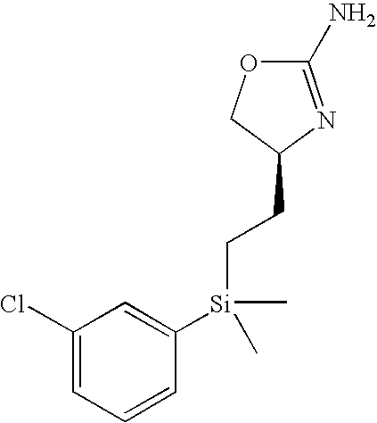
O1C(N)=NC(CC[Si](C2=CC(Cl)=CC=C2)(C)C)C1
